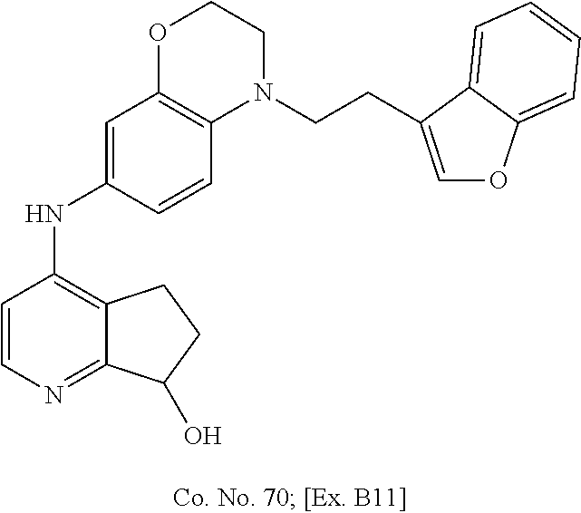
C1=CN=C2C(=C1NC1=CC3=C(C=C1)N(CCC1=COC4=CC=CC=C41)CCO3)CCC2O
